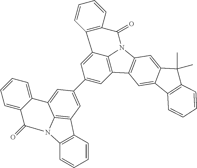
C12=C(C=CC=C1)C1=C3N2C(=O)C2=CC=CC=C2C3=CC(C2=CC3=C4C(=C2)C2=C(C(=O)N4C4=C3C=C3C(=C4)C(C)(C)C4=C3C=CC=C4)C=CC=C2)=C1
